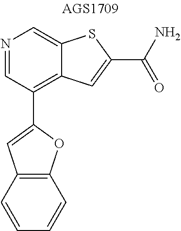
N1=CC(C2=CC3=C(O2)C=CC=C3)=C2C(=C1)SC(C(N)=O)=C2
